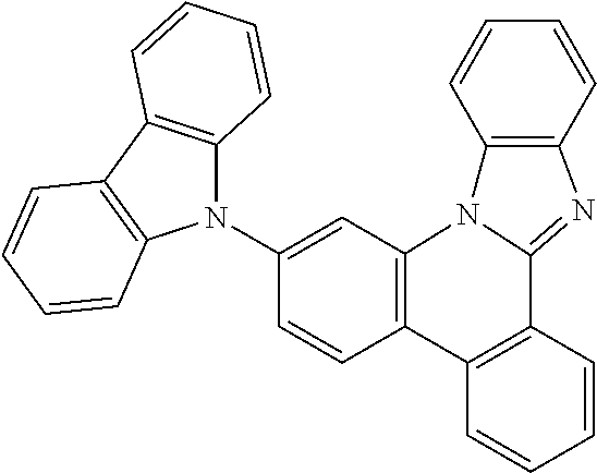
C1=CC2=C(C=C1N1C3=C(C4=C1C=CC=C4)C=CC=C3)N1C(=NC3=C1C=CC=C3)C1=C2C=CC=C1
